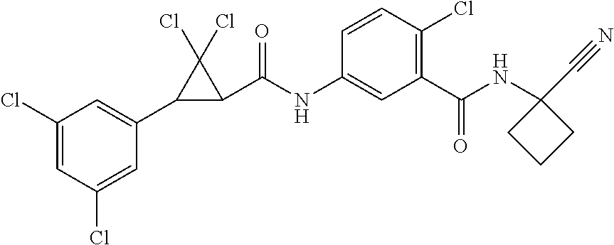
C1(Cl)=CC(Cl)=CC(C2C(C(NC3=CC(C(NC4(C#N)CCC4)=O)=C(Cl)C=C3)=O)C2(Cl)Cl)=C1
